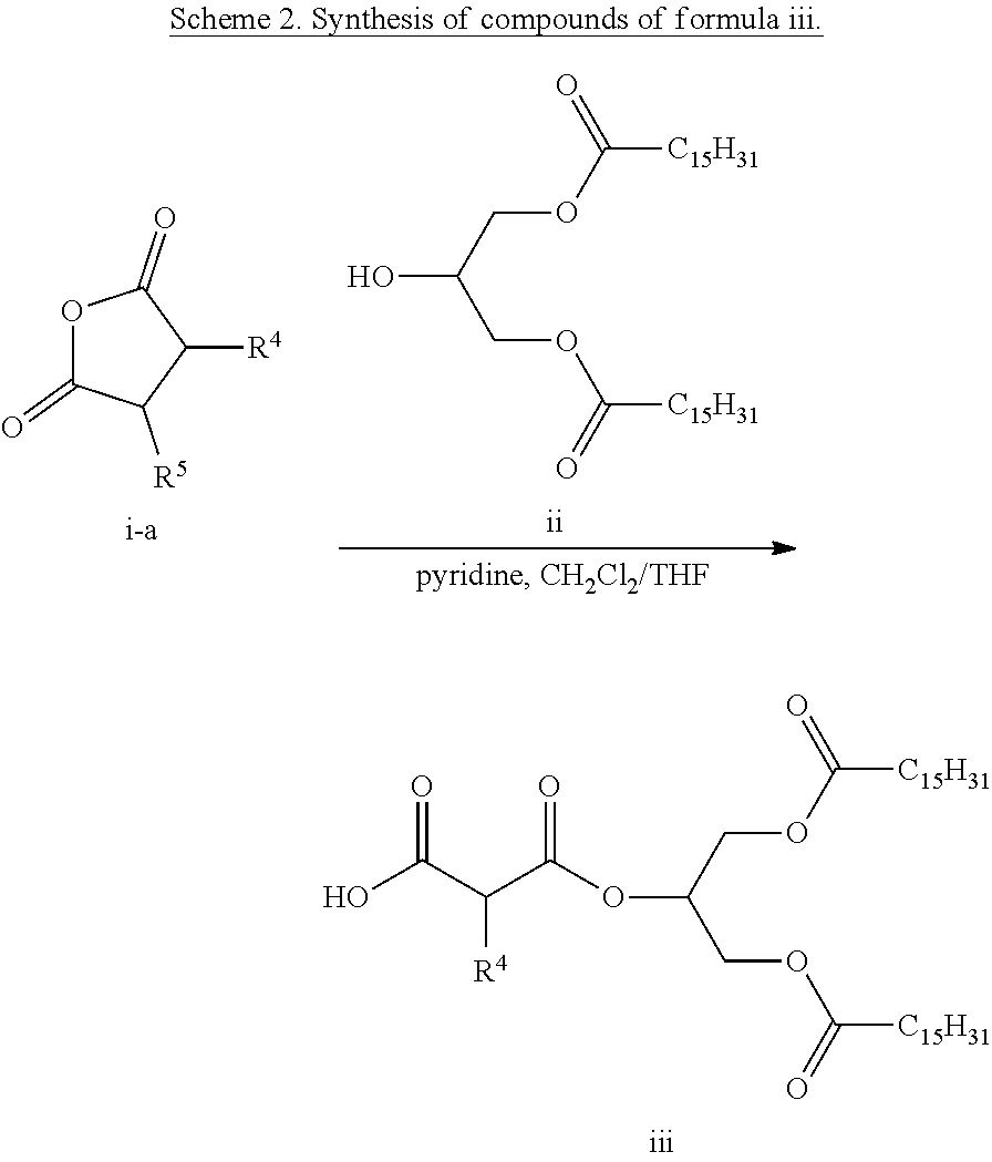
C(COC([C15H31])=O)(COC([C15H31])=O)OC(C(C(O)=O)[R4])=O.OC(COC([C15H31])=O)COC([C15H31])=O.O1C(=O)C([R5])C([R4])C1=O
